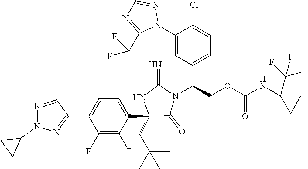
C1(C2=NN(C3CC3)N=C2)=CC=C(C2(CC(C)(C)C)C(=O)N(C(C3=CC=C(Cl)C(N4N=CN=C4C(F)F)=C3)COC(=O)NC3(C(F)(F)F)CC3)C(=N)N2)C(F)=C1F
